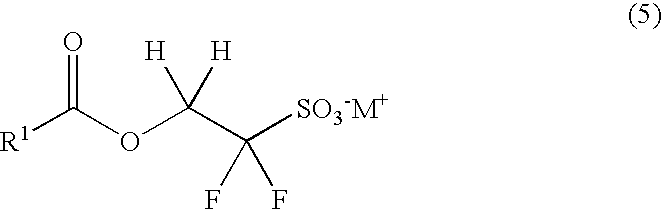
[R1]C(OC(C([SO3-M+])(F)F)([H])[H])=O
